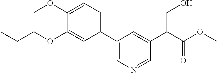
CCCOC1=CC(C2=CN=CC(C(C(OC)=O)CO)=C2)=CC=C1OC
